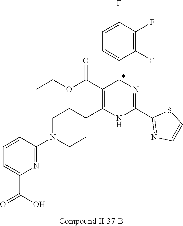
C1(F)=C(Cl)C(C2N=C(C3=NC=CS3)NC(C3CCN(C4=NC(C(=O)O)=CC=C4)CC3)=C2C(OCC)=O)=CC=C1F
